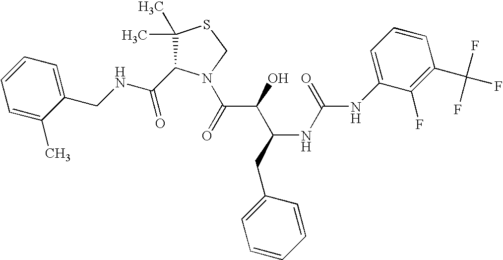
C(NCC1=CC=CC=C1C)(=O)C1C(C)(C)SCN1C(C(C(CC1=CC=CC=C1)NC(=O)NC1=CC=CC(C(F)(F)F)=C1F)O)=O
